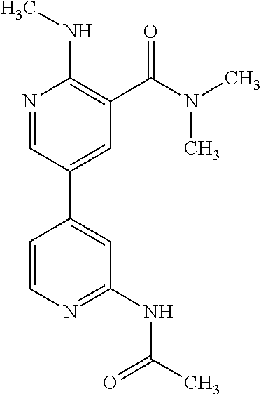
N1=CC(C2=CC(NC(C)=O)=NC=C2)=CC(C(N(C)C)=O)=C1NC
